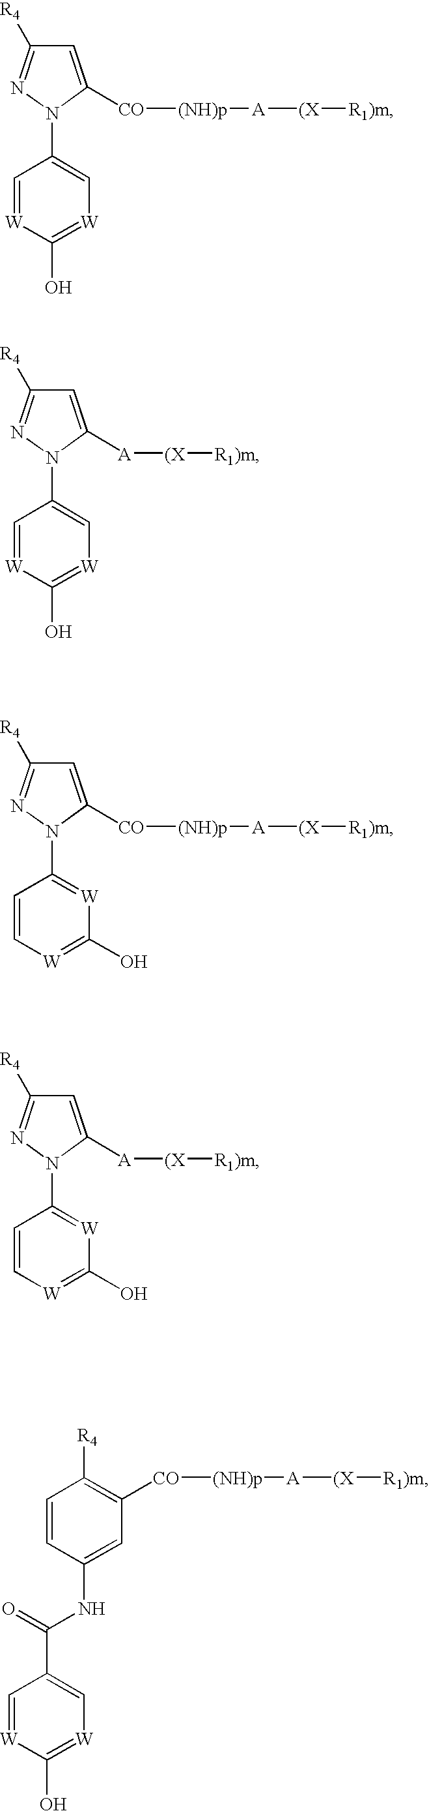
C1=C([A][(X][R1)m])N(C2=C[W]=C(O)[W]=C2)N=C1[R4].C1=C([CO][(NH)p][A][(X][R1)m])N(C2=C[W]=C(O)[W]=C2)N=C1[R4].C1=C([CO][(NH)p][A][(X][R1)m])N(C2=[W]C(O)=[W]C=C2)N=C1[R4].C1=C([A][(X][R1)m])N(C2=[W]C(O)=[W]C=C2)N=C1[R4].C1=CC(NC(=O)C2=C[W]=C(O)[W]=C2)=CC([CO][(NH)p][A][(X][R1)m])=C1[R4]
